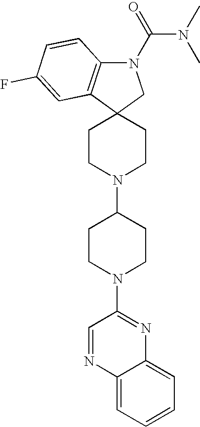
C1CN(C2CCN(C3=NC4=CC=CC=C4N=C3)CC2)CCC12CN(C(=O)N(C)C)C1=C2C=C(F)C=C1
